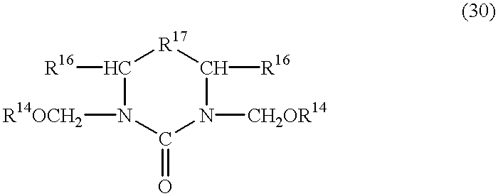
C1([R16])N([R14OCH2])C(=O)N([CH2OR14])C([R16])[R17]1
